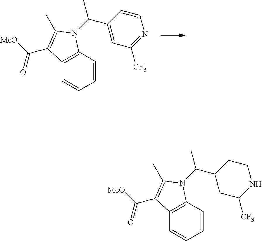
C1=CC2=C(C=C1)C(C([MeO])=O)=C(C)N2C(C1=CC([CF3])=NC=C1)C.C1=CC2=C(C=C1)C(C([MeO])=O)=C(C)N2C(C1CC([CF3])NCC1)C
